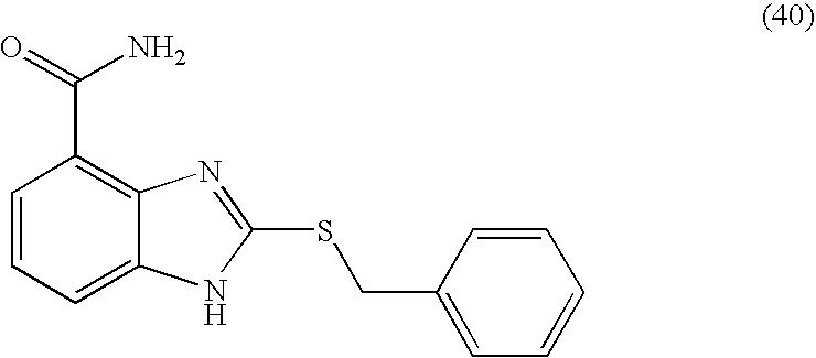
C1=CC=C2C(=C1C(=O)N)N=C(SCC1=CC=CC=C1)[N H]2
